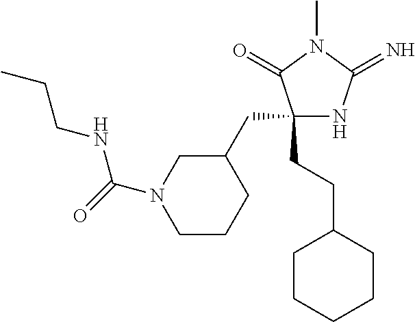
C1(CCC2CCCCC2)(CC2CN(C(=O)NCCC)CCC2)NC(=N)N(C)C1=O
